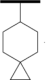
C1CC2(CCC1C(C)C)CC2
